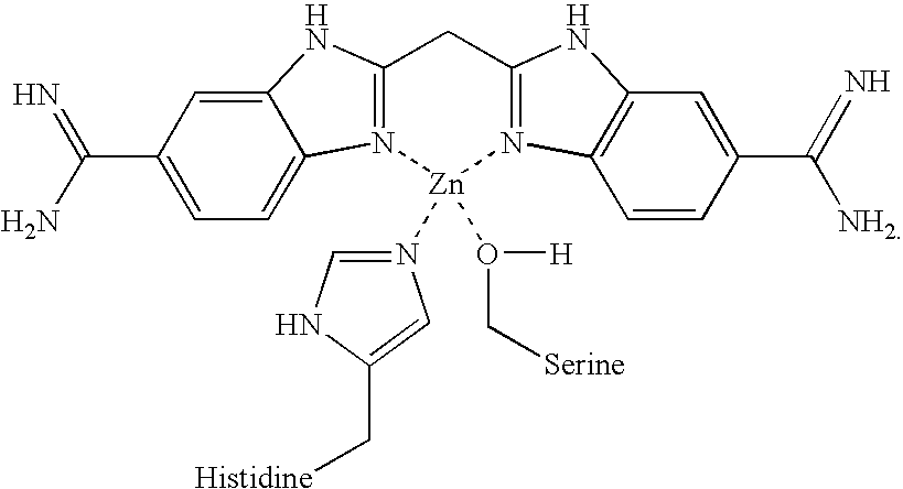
C12=CC(C(N)=N)=CC=C1N1=C(N2)CC2=N(C3=C(C=C(C([NH2])=N)C=C3)N2)[Zn]1(O(C[Serine])[H])N1=CNC(C[Histidine])=C1
